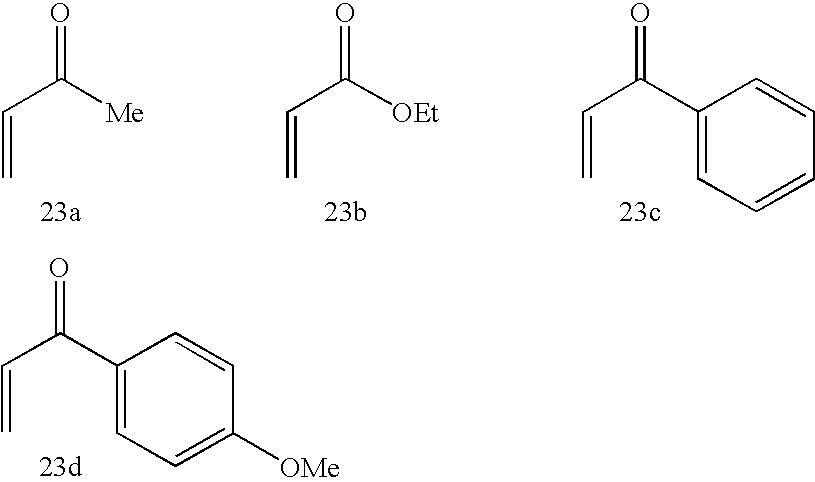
O=C([Me])C=C.O=C([OEt])C=C.O=C(C1=CC=CC=C1)C=C.O=C(C1=CC=C([OMe])C=C1)C=C
